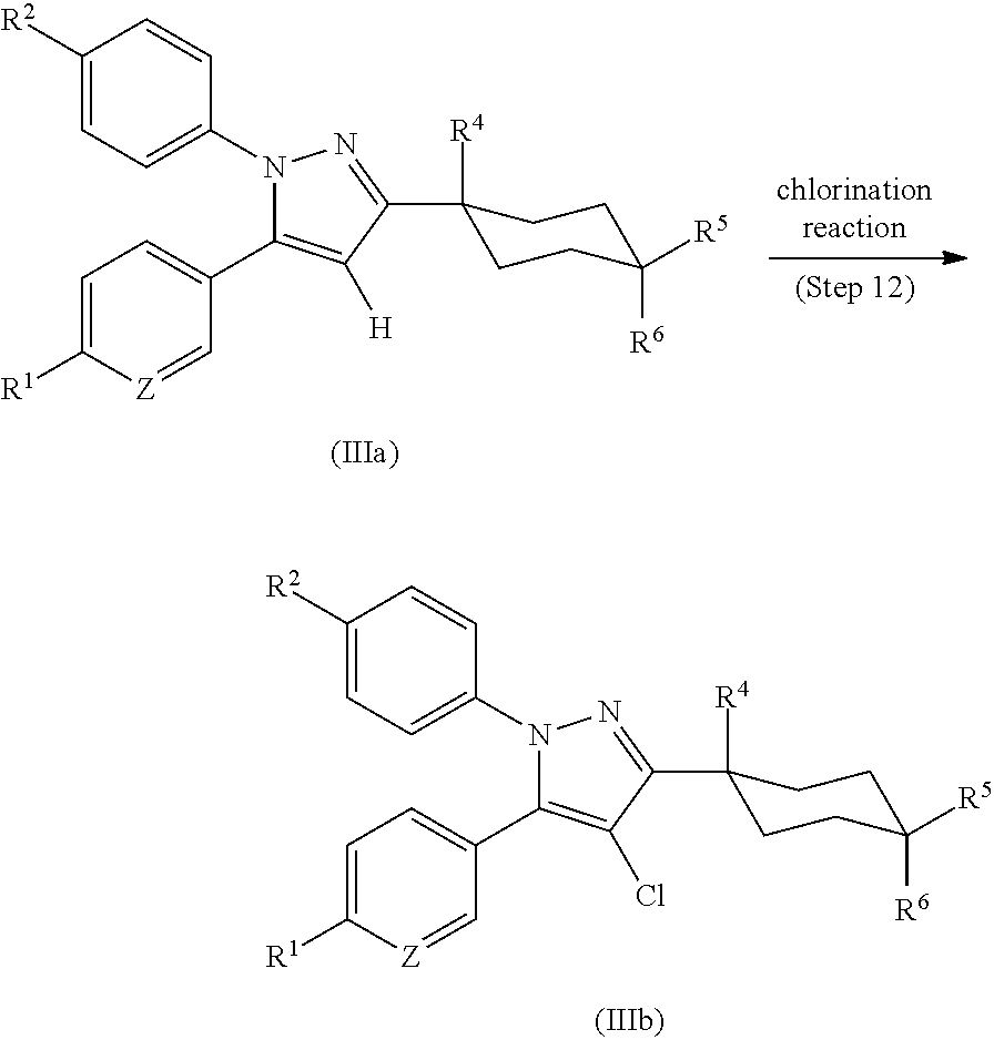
C1([R4])(C2=NN(C3=CC=C([R2])C=C3)C(C3=CC=C([R1])[Z]=C3)=C2Cl)CCC([R6])([R5])CC1.C1([R4])(C2=NN(C3=CC=C([R2])C=C3)C(C3=CC=C([R1])[Z]=C3)=C2[H])CCC([R6])([R5])CC1
